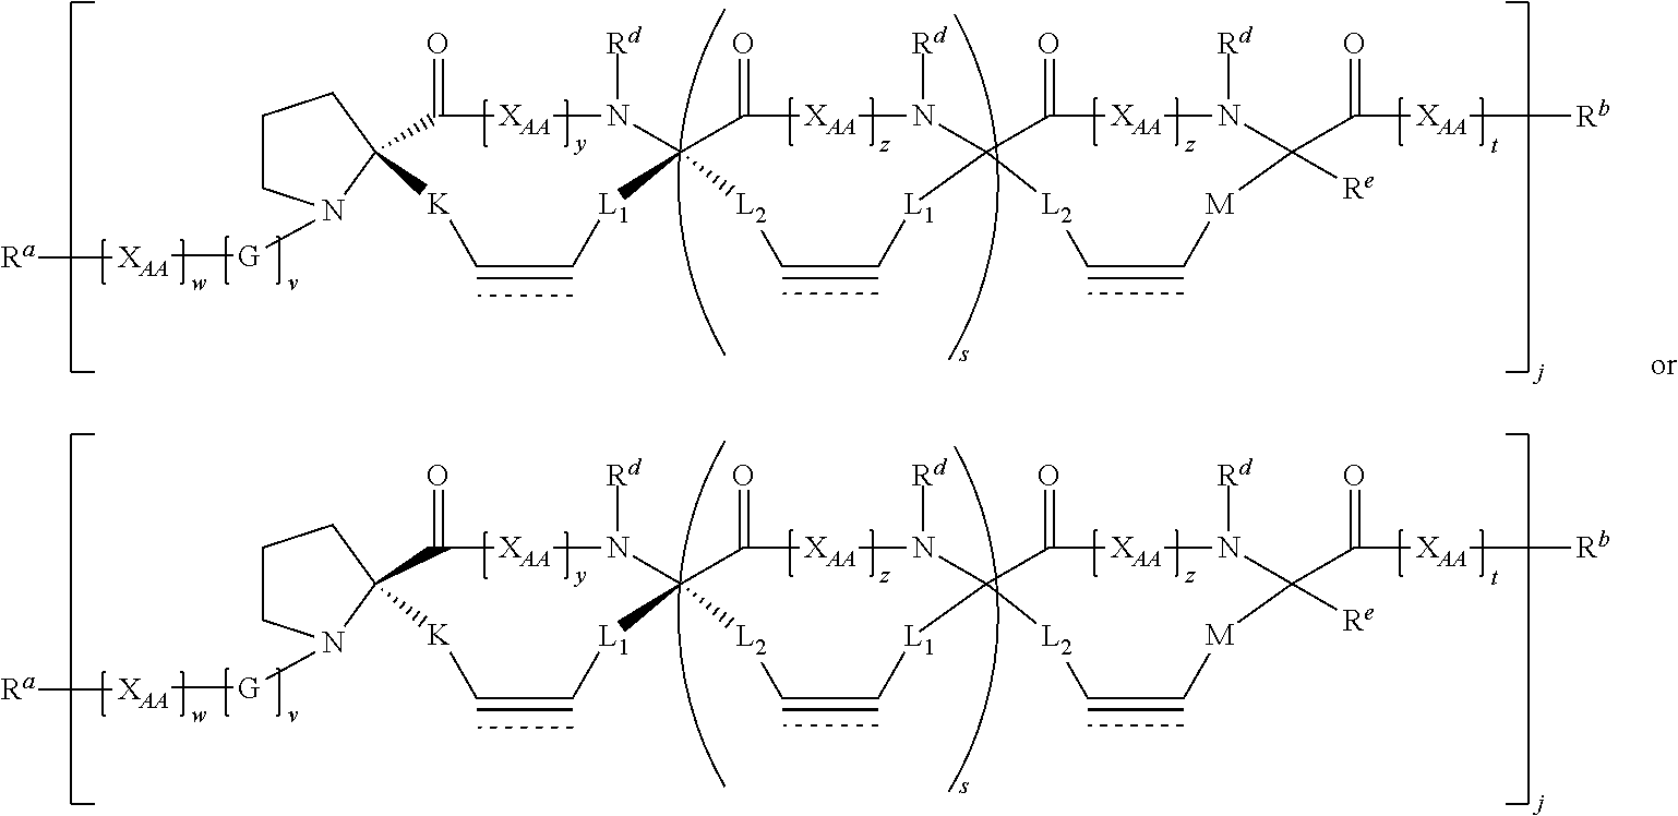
C1CN([G][XAA][Ra])C2(C1)C(=O)[XAA]N([Rd])C1([L1]C=C[K]2)C(=O)[XAA]N([Rd])C2([L1]C=C[L2]1)C(=O)[XAA]N([Rd])C(C(=O)[XAA][Rb])([Re])[M]C=C[L2]2.C1CN([G][XAA][Ra])C2(C1)C(=O)[XAA]N([Rd])C1([L1]C=C[K]2)C(=O)[XAA]N([Rd])C2([L1]C=C[L2]1)C(=O)[XAA]N([Rd])C(C(=O)[XAA][Rb])([Re])[M]C=C[L2]2
